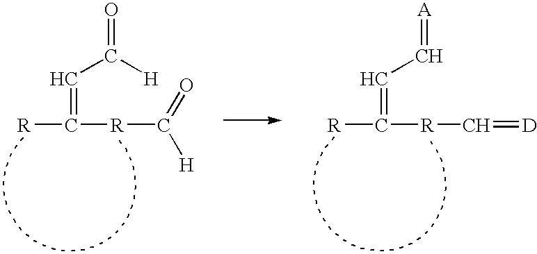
[R]C([R]C([H])=O)=CC(=O)[H].[R]C([R]C=[D])=CC=[A]
